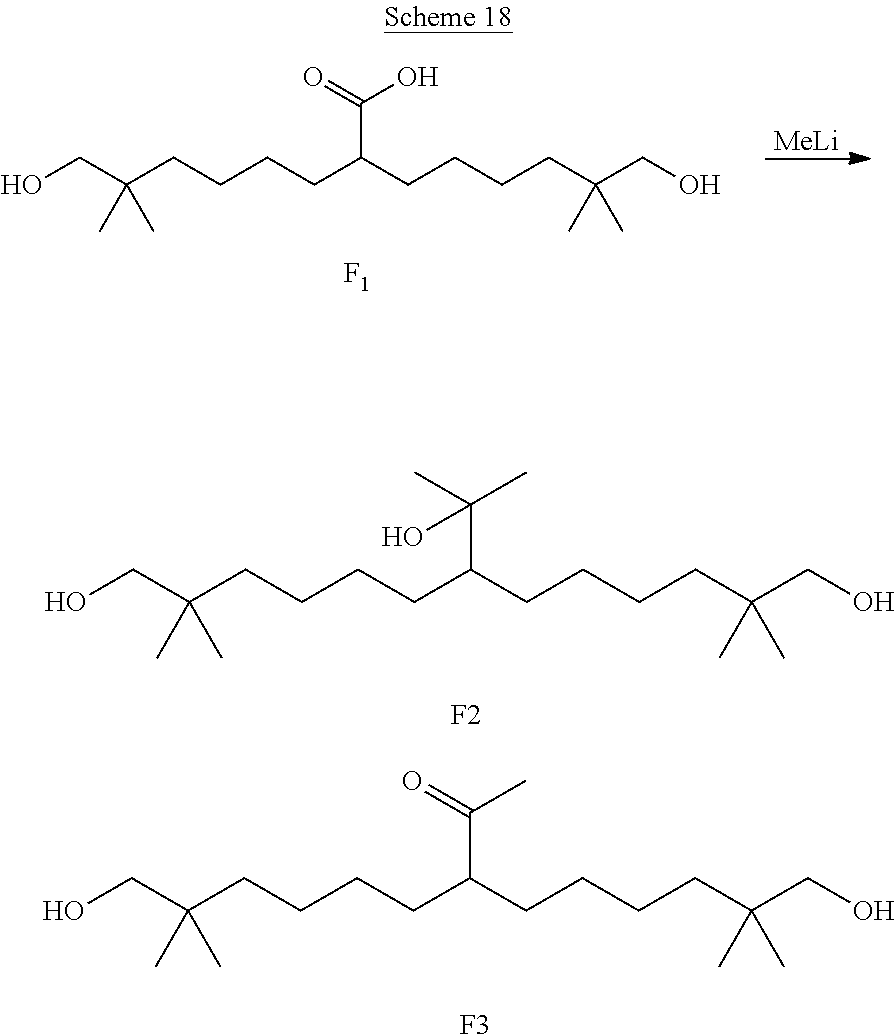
OCC(CCCCC(CCCCC(CO)(C)C)C(=O)O)(C)C.[MeLi].[F1].OCC(CCCCC(CCCCC(CO)(C)C)C(C)(C)O)(C)C.[F2].OCC(CCCCC(CCCCC(CO)(C)C)C(=O)C)(C)C.[F3]
